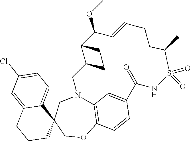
C12=C3OCC4(CN1CC1C(C(OC)C=CCCC(C)S(=O)(=O)NC(=O)C(=C2)C=C3)CC1)C1=CC=C(Cl)C=C1CCC4
